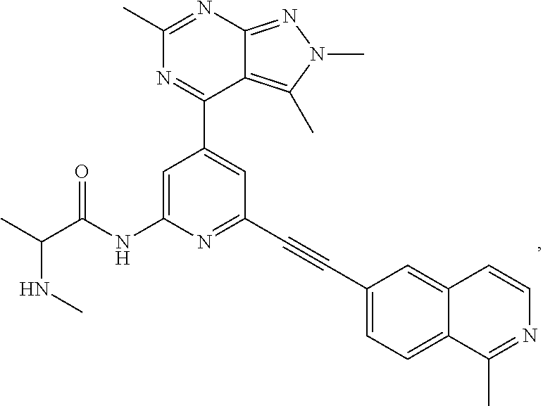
N(C(C)C(NC1=CC(C2=NC(C)=NC3=NN(C)C(C)=C23)=CC(C#CC2=CC=C3C(=C2)C=CN=C3C)=N1)=O)C
